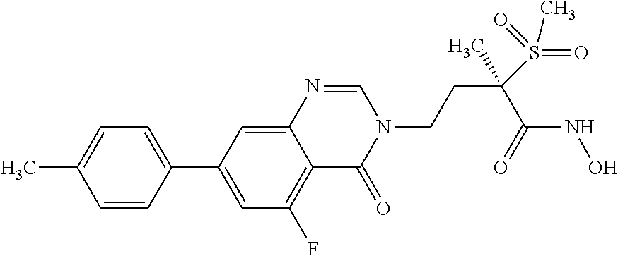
C1=CC(C2=CC(F)=C3C(=C2)N=CN(CCC(C(=O)NO)(S(=O)(C)=O)C)C3=O)=CC=C1C
